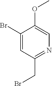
N1=C(CBr)C=C(Br)C(OC)=C1
